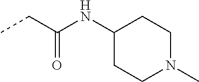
CCC(=O)NC1CCN(C)CC1
